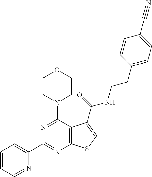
C1(C2=NC3=C(C(N4CCOCC4)=N2)C(C(NCCC2=CC=C(C#N)C=C2)=O)=CS3)=CC=CC=N1
